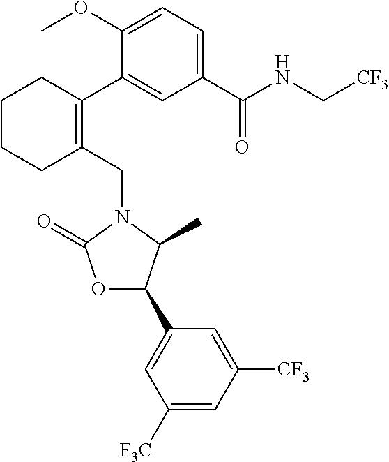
C1(CN2C(=O)OC(C3=CC([F3C])=CC([CF3])=C3)C2C)=C(C2=CC(C(NC[CF3])=O)=CC=C2OC)CCCC1
